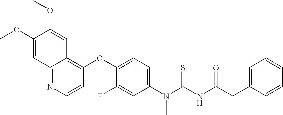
COC1=CC2=NC=CC(OC3=CC=C(N(C(NC(CC4=CC=CC=C4)=O)=S)C)C=C3F)=C2C=C1OC
